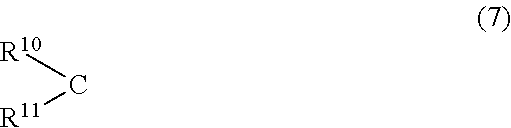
[R10]C[R11]
